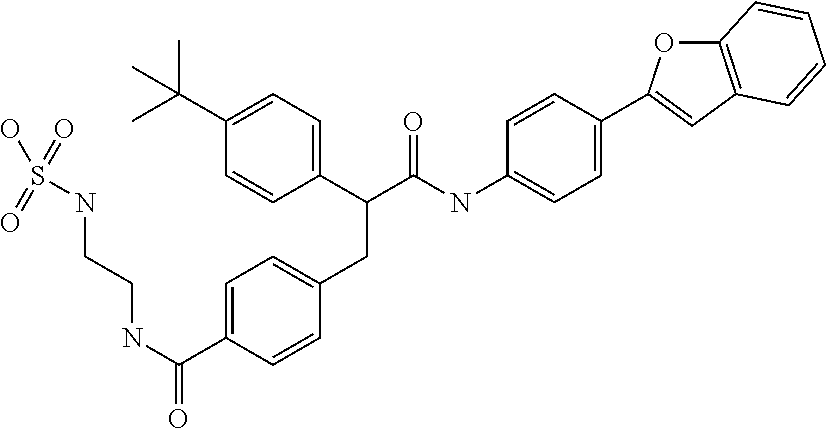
C1=C(C(NCCNS(=O)(=O)O)=O)C=CC(CC(C(NC2=CC=C(C3=CC4=C(O3)C=CC=C4)C=C2)=O)C2=CC=C(C(C)(C)C)C=C2)=C1
